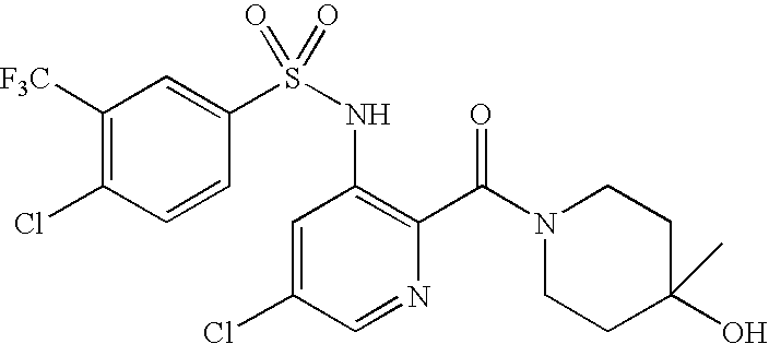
C1([F3C])=C(Cl)C=CC(S(NC2=C(C(N3CCC(O)(C)CC3)=O)N=CC(Cl)=C2)(=O)=O)=C1
